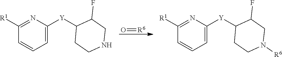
O=[R6].[R1]C1=NC([Y]C2CCNCC2F)=CC=C1.[R1]C1=NC([Y]C2CCN([R6])CC2F)=CC=C1
